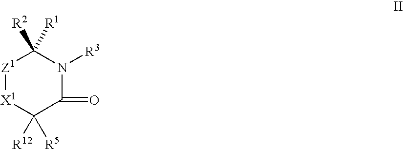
[Z1]1[X1]C([R12])([R5])C(=O)N([R3])C1([R1])[R2]
